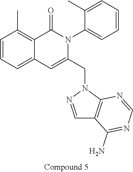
C1=CC=C2C(=C1C)C(=O)N(C1=CC=CC=C1C)C(CN1N=CC3=C1N=CN=C3N)=C2
